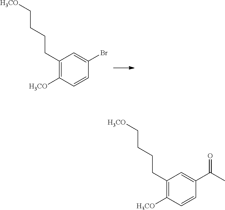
C1(CCCC[H3CO])=C([H3CO])C=CC(Br)=C1.C1(CCCC[H3CO])=C([H3CO])C=CC(C(=O)C)=C1
